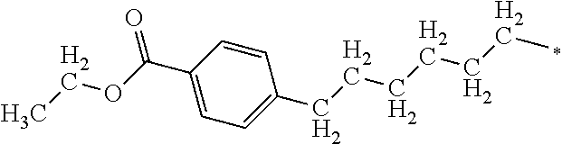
C1=C(C(OCC)=O)C=CC(CCCCCCC)=C1
